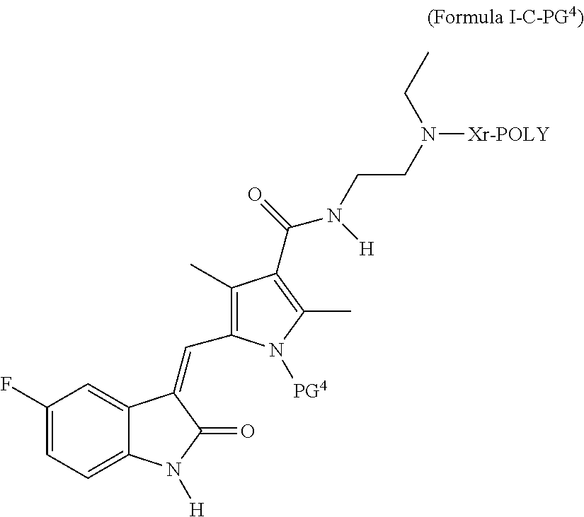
C1(F)=CC=C2C(=C1)C(=CC1=C(C)C(C(N([H])CCN(CC)[Xr-POLY])=O)=C(C)N1[PG4])C(=O)N2[H]
